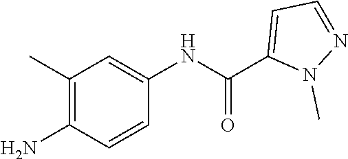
C1(C)=C(N)C=CC(NC(C2=CC=NN2C)=O)=C1
